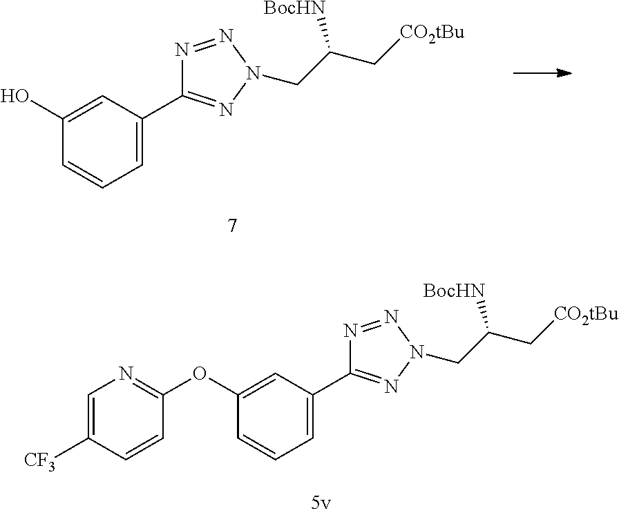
C1=C(C2=NN(CC(C[CO2tBu])[BocHN])N=N2)C=C(O)C=C1.C1=C(C2=NN(CC(C[CO2tBu])[BocHN])N=N2)C=C(OC2=NC=C([CF3])C=C2)C=C1
